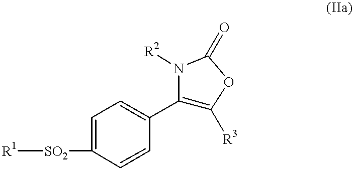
[R1][SO2]C1=CC=C(C2=C([R3])OC(=O)N2[R2])C=C1
